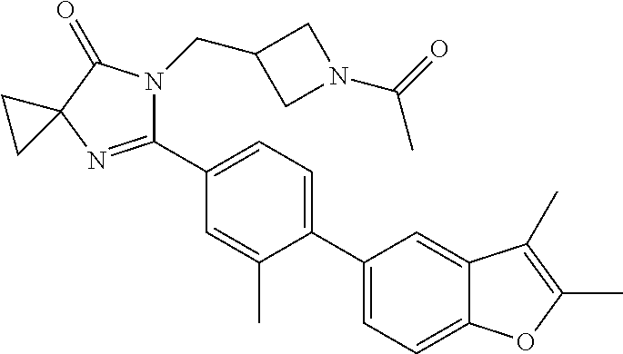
C1(C2=CC=C(C3=CC=C4C(=C3)C(C)=C(C)O4)C(C)=C2)=NC2(C(=O)N1CC1CN(C(C)=O)C1)CC2
